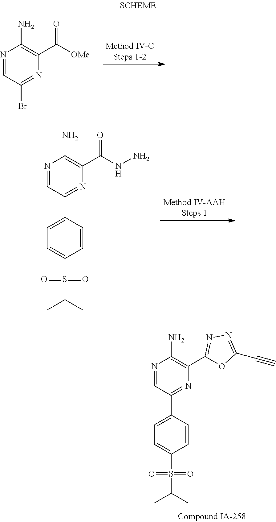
N1=CC(Br)=NC(C(=O)[OMe])=C1N.N1=CC(C2=CC=C(S(C(C)C)(=O)=O)C=C2)=NC(C2=NN=C(C#C)O2)=C1N.N1=CC(C2=CC=C(S(C(C)C)(=O)=O)C=C2)=NC(C(NN)=O)=C1N
